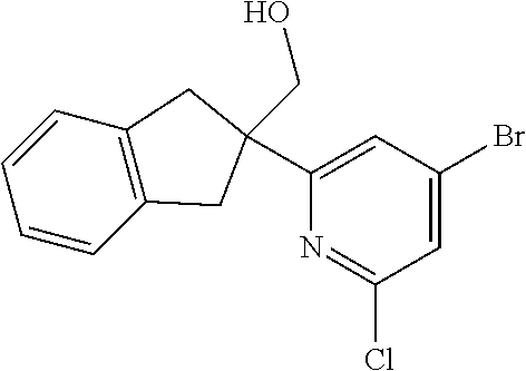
C1=CC2=C(C=C1)CC(C1=CC(Br)=CC(Cl)=N1)(CO)C2
